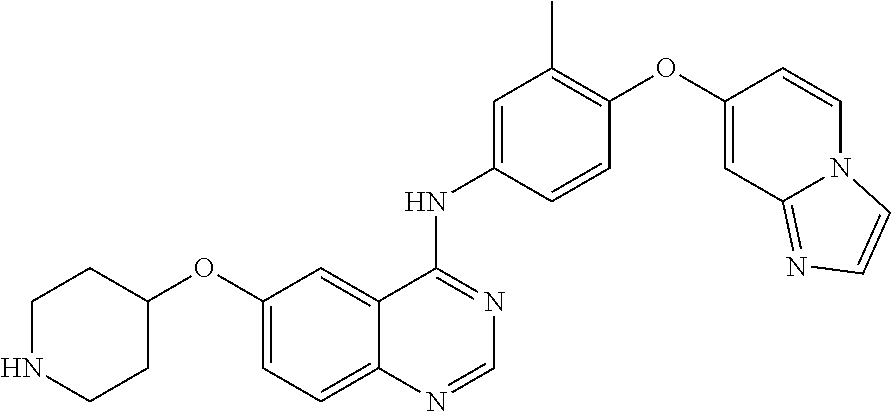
C12=CC=C(OC3CCNCC3)C=C1C(NC1=CC(C)=C(OC3=CC4=NC=CN4C=C3)C=C1)=NC=N2
